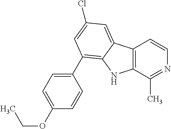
C12=C(C(C)=NC=C1)NC1=C(C3=CC=C(OCC)C=C3)C=C(Cl)C=C21
